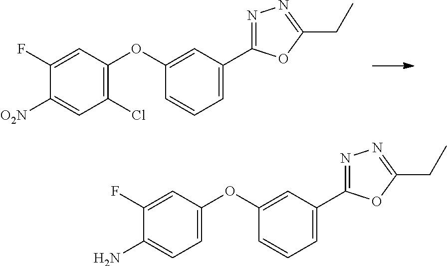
C1(Cl)=C(OC2=CC(C3=NN=C(CC)O3)=CC=C2)C=C(F)C([O2N])=C1.C1=C(OC2=CC(C3=NN=C(CC)O3)=CC=C2)C=C(F)C(N)=C1
